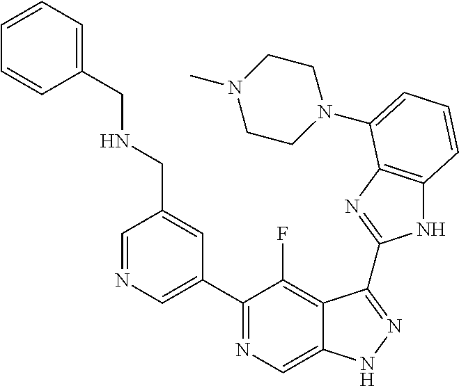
C1=NC=C(C2=NC=C3C(=C2F)C(C2=NC4=C(N2)C=CC=C4N2CCN(C)CC2)=NN3)C=C1CNCC1=CC=CC=C1
